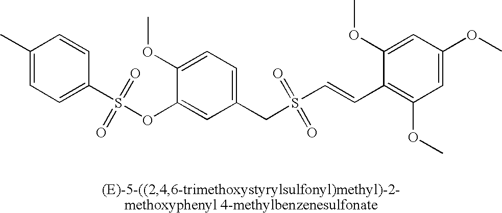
C1(C)=CC=C(S(OC2=CC(CS(C=CC3=C(OC)C=C(OC)C=C3OC)(=O)=O)=CC=C2OC)(=O)=O)C=C1
